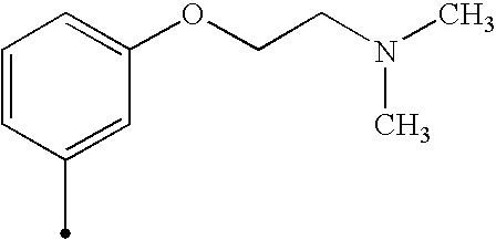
C1=CC(C)=CC(OCCN(C)C)=C1
